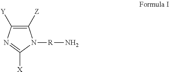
C1([Z])=C([Y])N=C([X])N1[R]N
